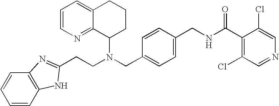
N(CC1=CC=C(CNC(C2=C(Cl)C=NC=C2Cl)=O)C=C1)(C1CCCC2=CC=CN=C12)CCC1=NC2=C(C=CC=C2)N1
